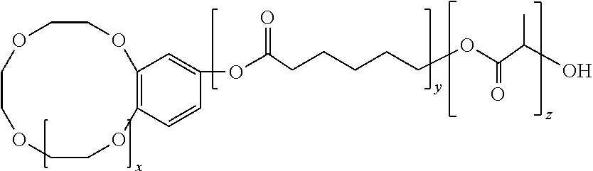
C12=C(OCCOCCOCCO1)C=C(OC(CCCCCOC(C(O)C)=O)=O)C=C2
